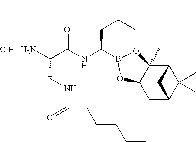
Cl.C(C(NC(CC(C)C)B1OC2(C)C3C(C)(C)C(CC2O1)C3)=O)(N)CNC(=O)CCCCC
